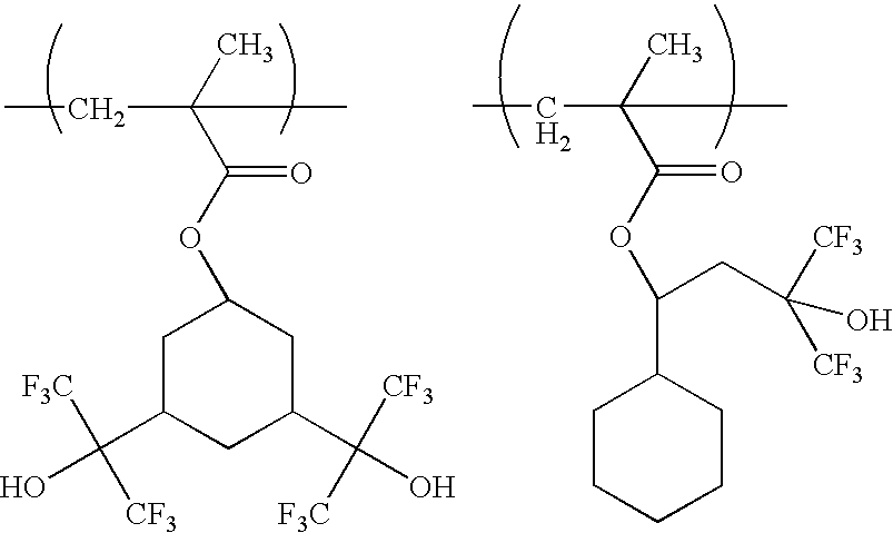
CC(CC)(C(=O)OC1CC(C([F3C])([CF3])O)CC(C([CF3])([F3C])O)C1)C.CC(CC)(C(=O)OC(CC([CF3])([CF3])O)C1CCCCC1)C
